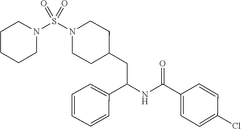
C1=CC(Cl)=CC=C1C(NC(C1=CC=CC=C1)CC1CCN(S(N2CCCCC2)(=O)=O)CC1)=O
